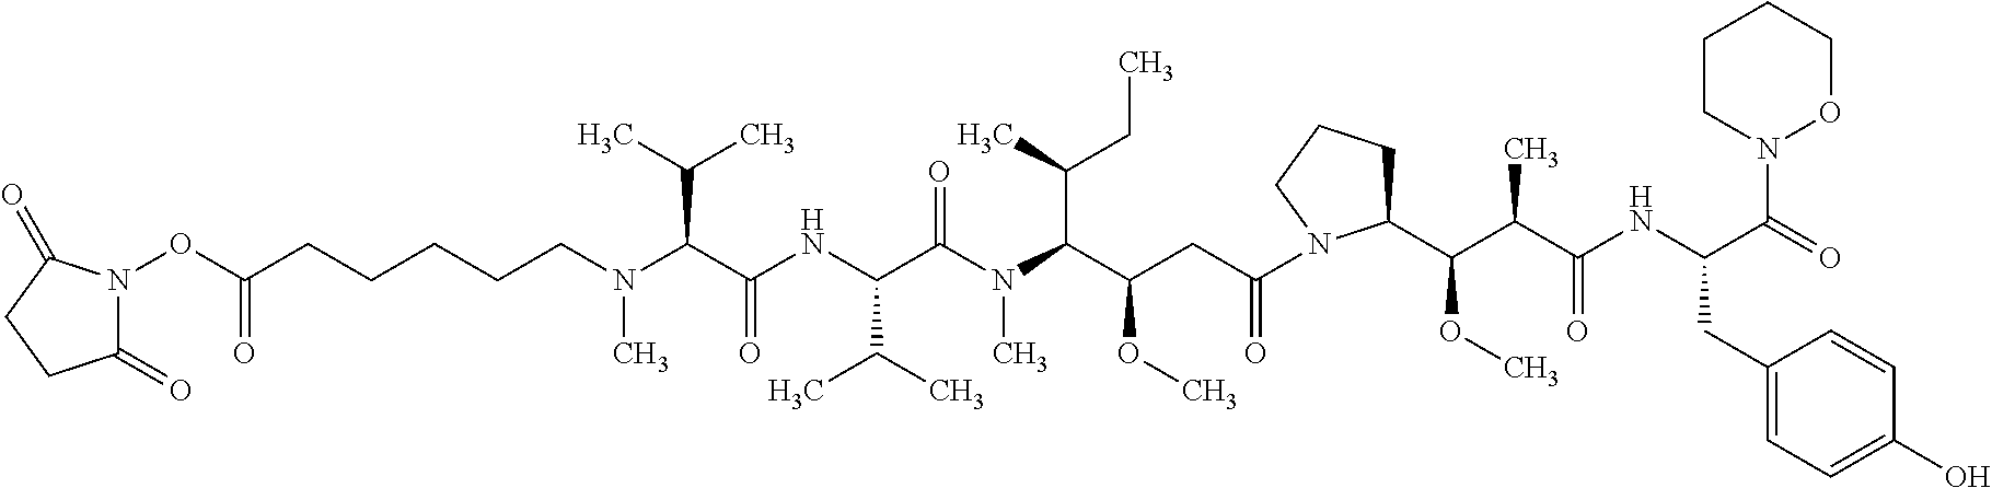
CN(C(C(NC(C(N(C(C(CC(N1C(C(C(C(NC(CC2=CC=C(O)C=C2)C(=O)N2OCCCC2)=O)C)OC)CCC1)=O)OC)C(C)CC)C)=O)C(C)C)=O)C(C)C)CCCCCC(ON1C(=O)CCC1=O)=O
